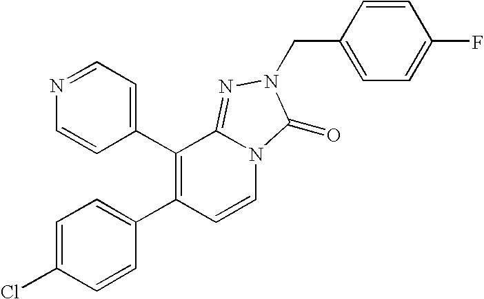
C1(C2=C(C3=CC=C(Cl)C=C3)C=CN3C2=NN(CC2=CC=C(F)C=C2)C3=O)=CC=NC=C1
